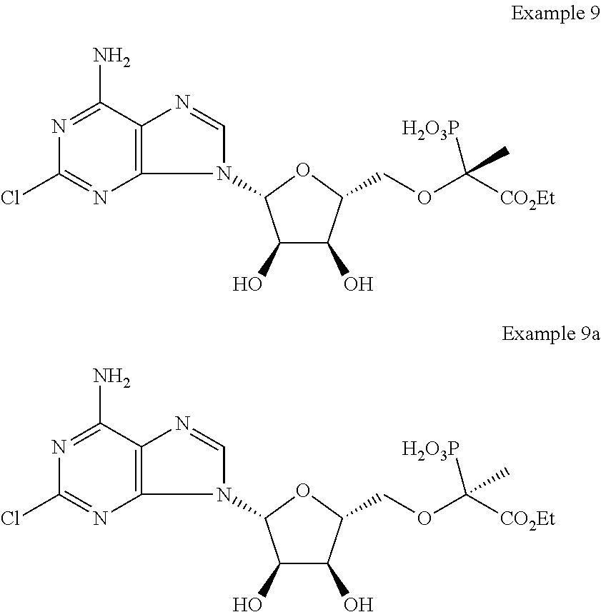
C12=C(C(N)=NC(Cl)=N1)N=CN2C1C(O)C(O)C(COC([CO2Et])([H2O3P])C)O1.C12=C(C(N)=NC(Cl)=N1)N=CN2C1C(O)C(O)C(COC([CO2Et])([H2O3P])C)O1
